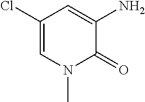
C1(Cl)=CN(C)C(=O)C(N)=C1
